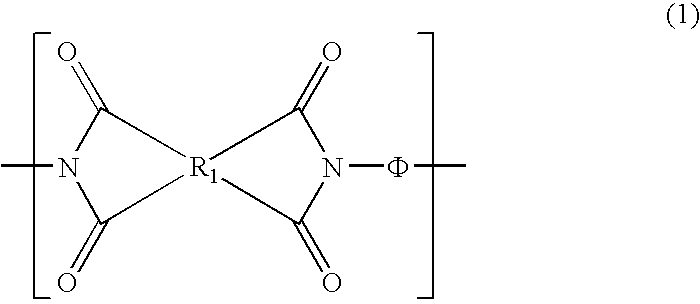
C1(=O)N(C)C(=O)[R1]12C(=O)N(FC)C2=O
